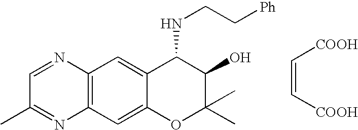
C12=C(C=C3C(=C1)C(NCC[Ph])C(O)C(C)(C)O3)N=C(C)C=N2.[COOH]C=C[COOH]
